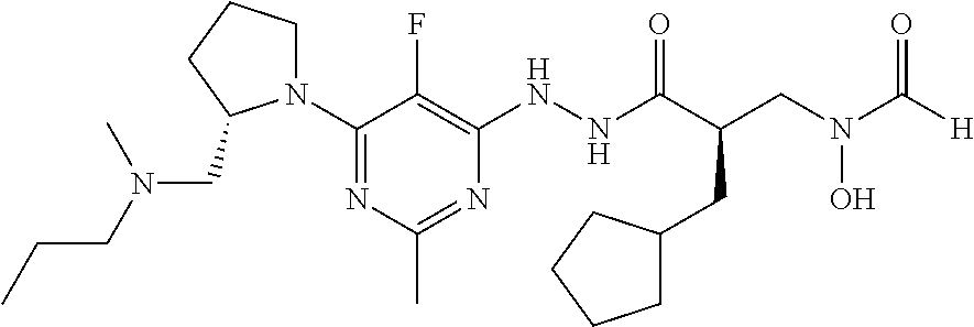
N1(C2=NC(C)=NC(NNC(C(CN(C([H])=O)O)CC3CCCC3)=O)=C2F)CCCC1CN(CCC)C
